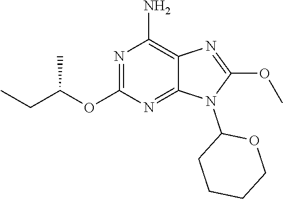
N1=C(OC(CC)C)N=C2C(=C1N)N=C(OC)N2C1CCCCO1
